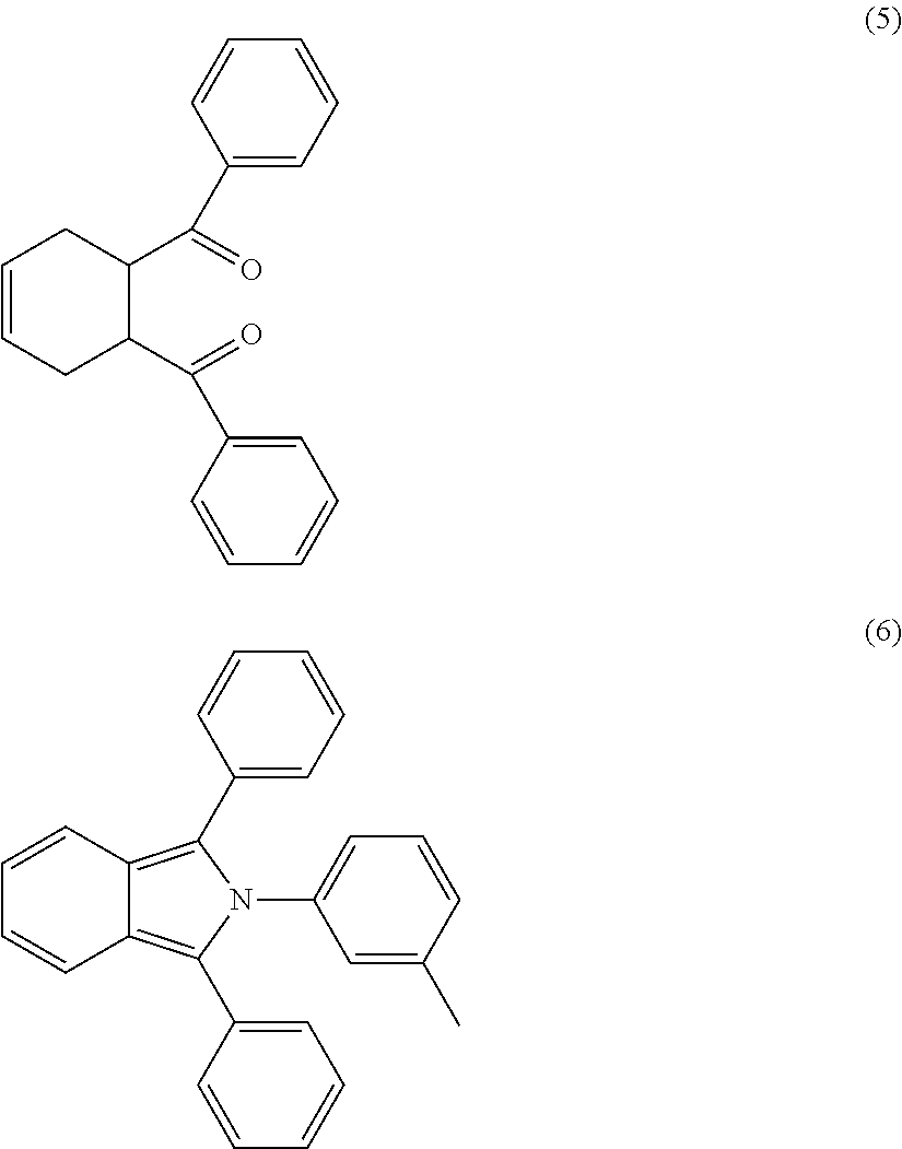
C1=CCC(C(=O)C2=CC=CC=C2)C(C(=O)C2=CC=CC=C2)C1.C1=CC2=C(C3=CC=CC=C3)N(C3=CC=CC(C)=C3)C(C3=CC=CC=C3)=C2C=C1
